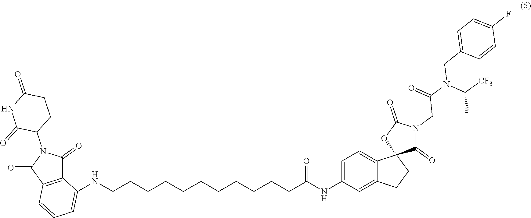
N(CCCCCCCCCCCC(NC1=CC=C2C(=C1)CCC21C(=O)N(CC(N(C([CF3])C)CC2=CC=C(F)C=C2)=O)C(=O)O1)=O)C1=CC=CC2=C1C(=O)N(C1CCC(=O)NC1=O)C2=O
